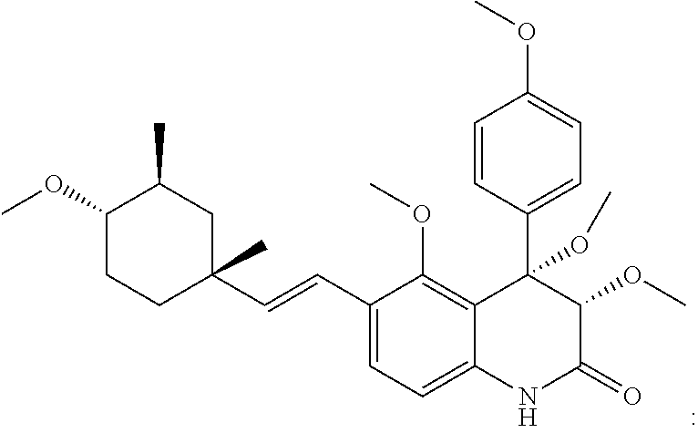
C1=CC(C2(OC)C3=C(OC)C(C=CC4(C)CC(C)C(OC)CC4)=CC=C3NC(=O)C2OC)=CC=C1OC
